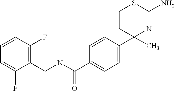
N(C(=O)C1=CC=C(C2(C)N=C(N)SCC2)C=C1)CC1=C(F)C=CC=C1F
